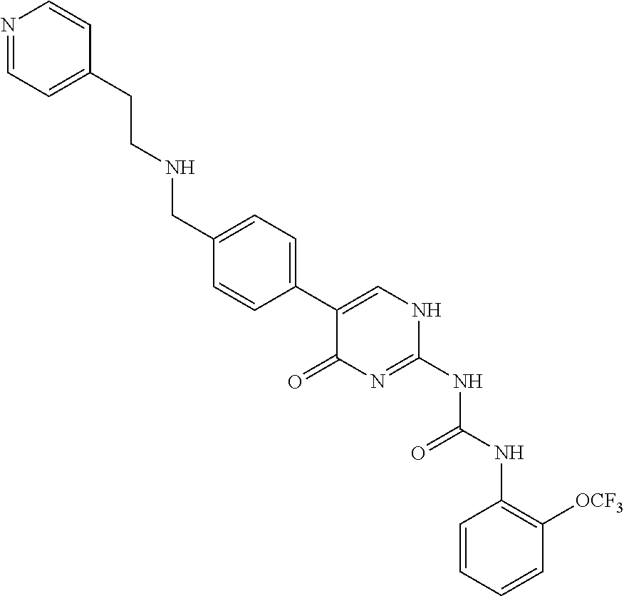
C1=CC=CC([OCF3])=C1NC(NC1=NC(=O)C(C2=CC=C(CNCCC3=CC=NC=C3)C=C2)=CN1)=O
